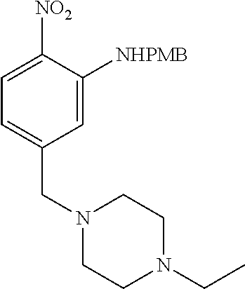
C1=C(CN2CCN(CC)CC2)C=C([NHPMB])C([NO2])=C1
